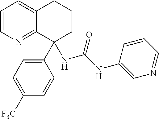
C1=CN=C2C(=C1)CCCC2(NC(NC1=CN=CC=C1)=O)C1=CC=C([F3C])C=C1
